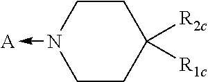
C1N(->[A])CCC([R1c])([R2c])C1
